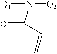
[Q1]N([Q2])C(C=C)=O
